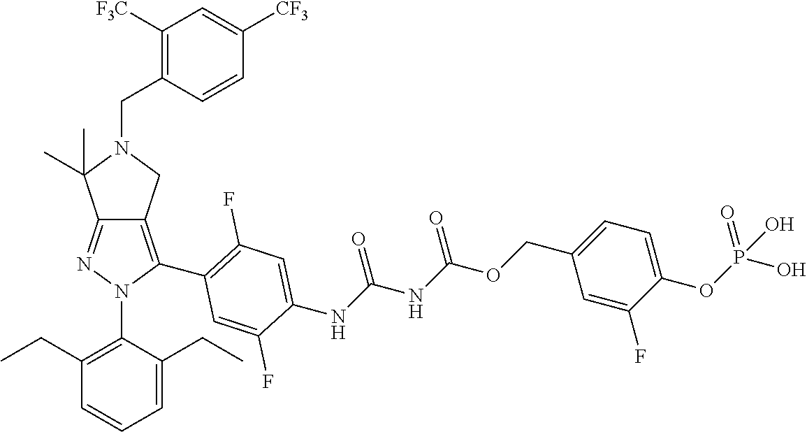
C12=NN(C3=C(CC)C=CC=C3CC)C(C3=C(F)C=C(NC(NC(OCC4=CC=C(OP(O)(=O)O)C(F)=C4)=O)=O)C(F)=C3)=C1CN(CC1=C([F3C])C=C([CF3])C=C1)C2(C)C
